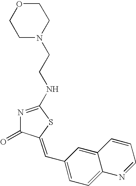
N(C1=NC(=O)C(=CC2=CC=C3C(=C2)C=CC=N3)S1)CCN1CCOCC1
